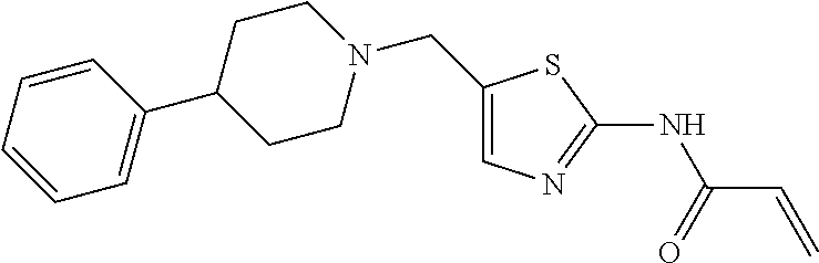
C1(CN2CCC(C3=CC=CC=C3)CC2)=CN=C(NC(C=C)=O)S1
